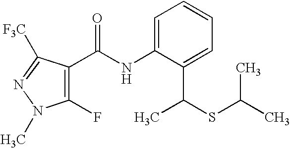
C1(F)=C(C(NC2=CC=CC=C2C(SC(C)C)C)=O)C([F3C])=NN1C
